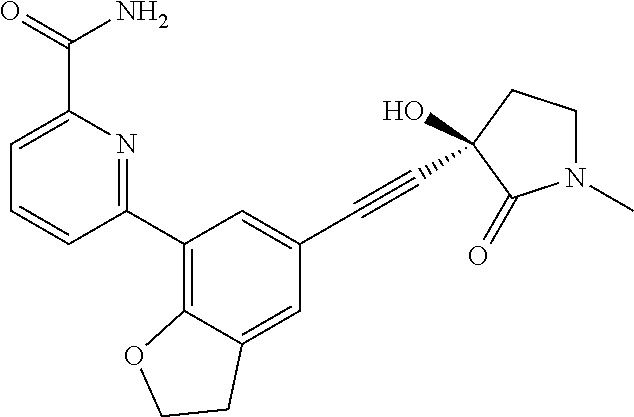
C1=C(C(=O)N)N=C(C2=C3C(=CC(C#CC4(O)CCN(C)C4=O)=C2)CCO3)C=C1
